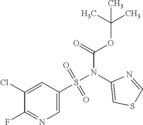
C1=C(S(N(C2=CSC=N2)C(OC(C)(C)C)=O)(=O)=O)C=C(Cl)C(F)=N1
